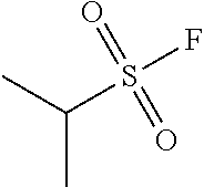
O=S(F)(C(C)C)=O
